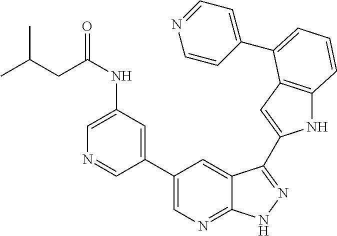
C1(C2=CN=C3C(=C2)C(C2=CC4=C(N2)C=CC=C4C2=CC=NC=C2)=NN3)=CC(NC(CC(C)C)=O)=CN=C1
